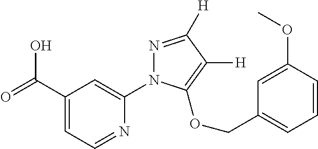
C1(C(=O)O)=CC=NC(N2N=C([H])C([H])=C2OCC2=CC=CC(OC)=C2)=C1
